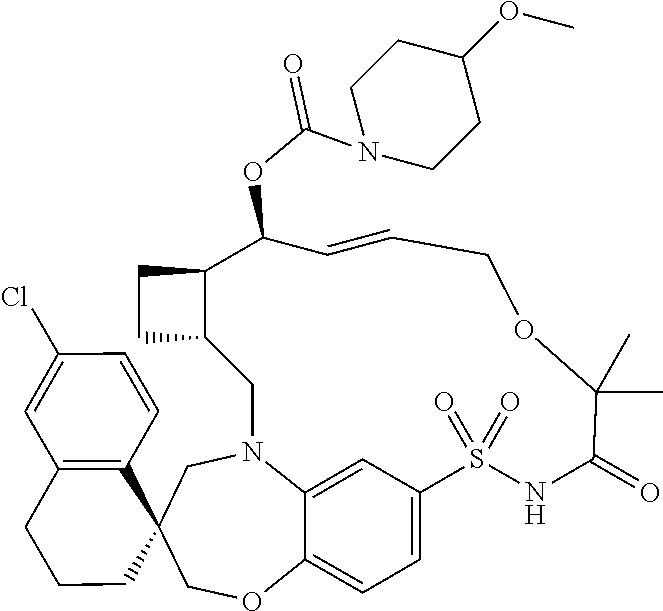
C1CC2(C3=C(C1)C=C(Cl)C=C3)COC1=CC=C3C=C1N(C2)CC1C(CC1)C(OC(=O)N1CCC(OC)CC1)C=CCOC(C)(C)C(=O)NS3(=O)=O
